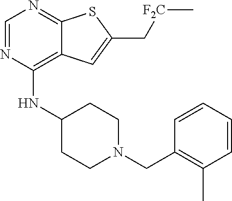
C1=NC(NC2CCN(CC3=C(C)C=CC=C3)CC2)=C2C(=N1)SC(C[F2C]C)=C2
